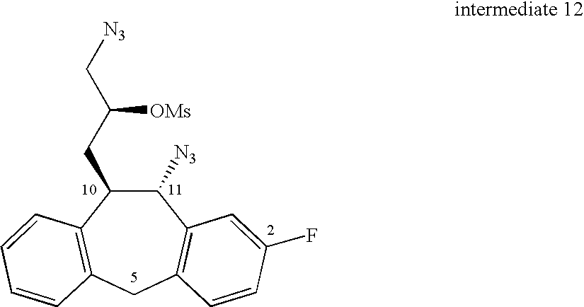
C1([N3])C(CC(C[N3])[OMs])C2=C(CC3=C1C=C(F)C=C3)C=CC=C2
